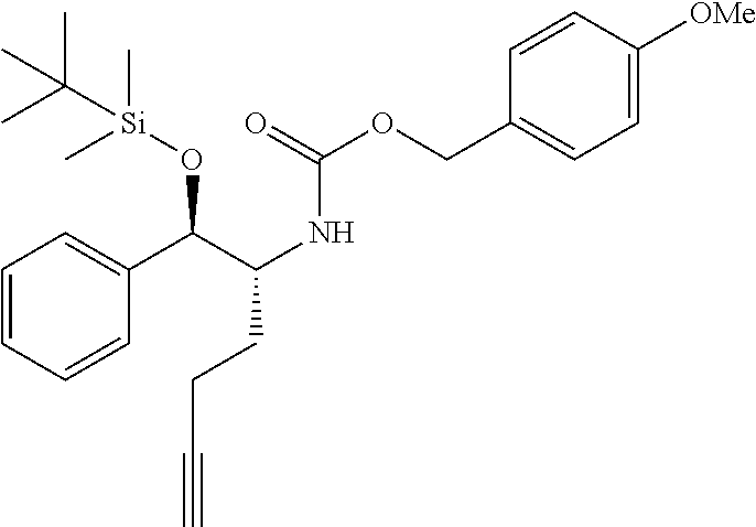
N(C(C(C1=CC=CC=C1)O[Si](C)(C)C(C)(C)C)CCC#C)C(OCC1=CC=C([OMe])C=C1)=O
